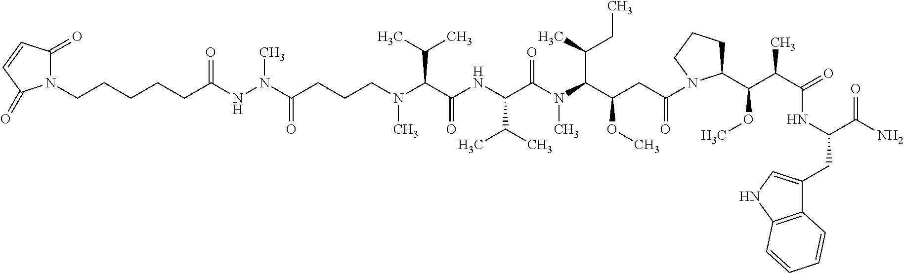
C(CCCN(C(C(NC(C(N(C(C(CC(=O)N1C(C(C(C)C(NC(C(=O)N)CC2=CNC3=C2C=CC=C3)=O)OC)CCC1)OC)C(C)CC)C)=O)C(C)C)=O)C(C)C)C)(N(NC(CCCCCN1C(=O)C=CC1=O)=O)C)=O
